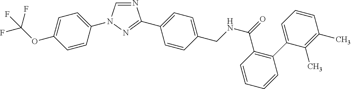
C1=NC(C2=CC=C(CNC(C3=C(C4=CC=CC(C)=C4C)C=CC=C3)=O)C=C2)=NN1C1=CC=C(OC(F)(F)F)C=C1
